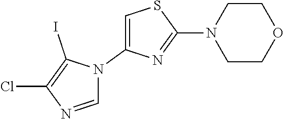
C1=NC(Cl)=C(I)N1C1=CSC(N2CCOCC2)=N1
